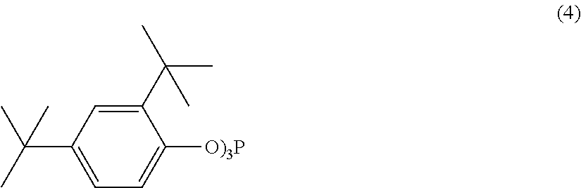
C1(C(C)(C)C)=CC=C([O)3P])C(C(C)(C)C)=C1
